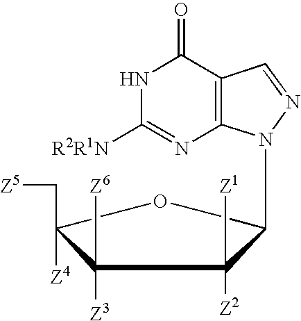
C1([Z3])([Z6])C([Z4])(C[Z5])OC(N2C3=C(C(=O)NC([R2R1N])=N3)C=N2)C1([Z2])[Z1]
